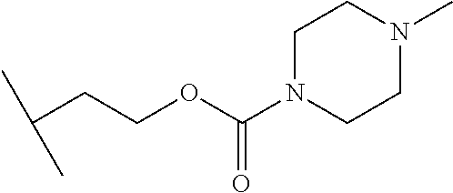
C(CCOC(N1CCN(C)CC1)=O)(C)C
